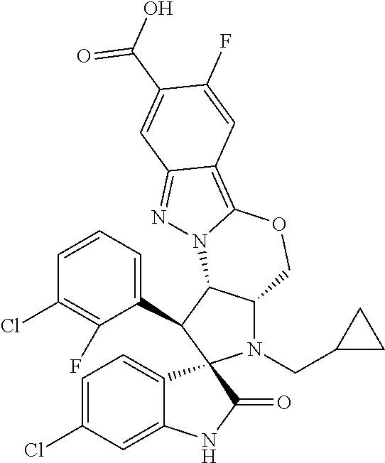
C1=CC=C(C2C3C(N(CC4CC4)C24C2=CC=C(Cl)C=C2NC4=O)COC2=C4C(=NN32)C=C(C(=O)O)C(F)=C4)C(F)=C1Cl
